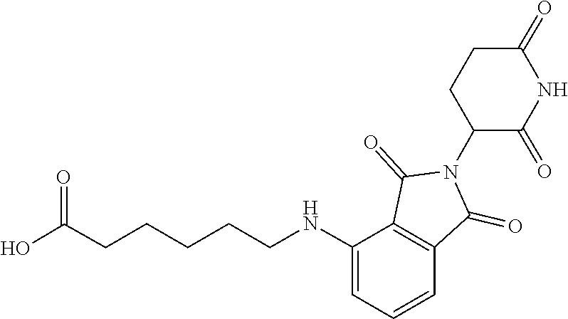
C(CCNC1=CC=CC2=C1C(=O)N(C1C(=O)NC(=O)CC1)C2=O)CCC(O)=O
